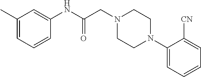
C1(C)=CC=CC(NC(CN2CCN(C3=CC=CC=C3[CN])CC2)=O)=C1
